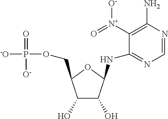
C1=NC(N)=C([N+](=O)[O-])C(NC2C(O)C(O)C(COP([-O])([O-])=O)O2)=N1
